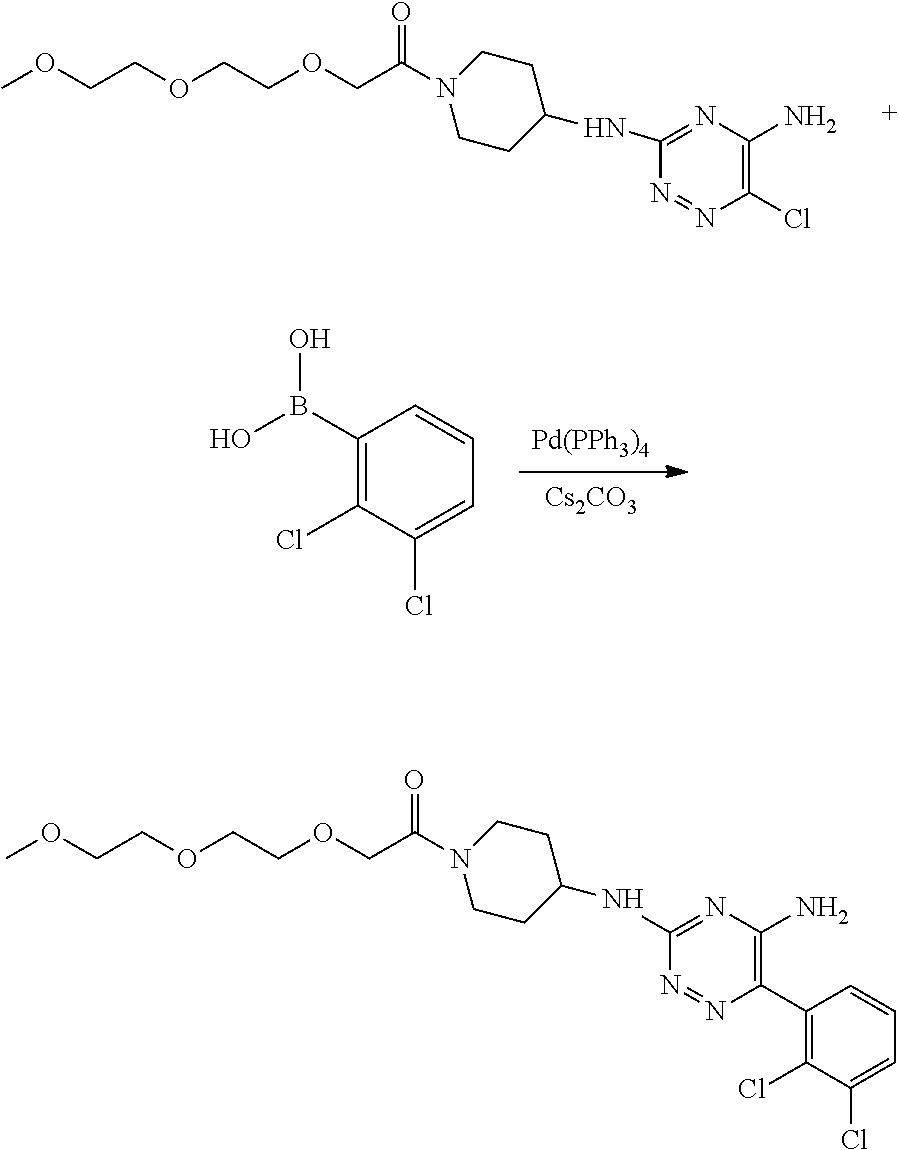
C1CN(C(COCCOCCOC)=O)CCC1NC1=NC(N)=C(Cl)N=N1.[Pd(PPh3)4].[Cs2CO3].C1(B(O)O)=C(Cl)C(Cl)=CC=C1.C1CN(C(COCCOCCOC)=O)CCC1NC1=NC(N)=C(C2=C(Cl)C(Cl)=CC=C2)N=N1
